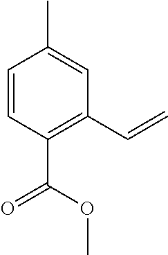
C1=CC(C(OC)=O)=C(C=C)C=C1C
